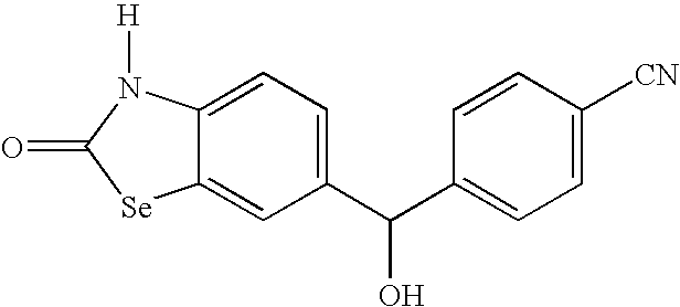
C12=CC(C(C3=CC=C([CN])C=C3)O)=CC=C1N([H])C(=O)[Se]2
